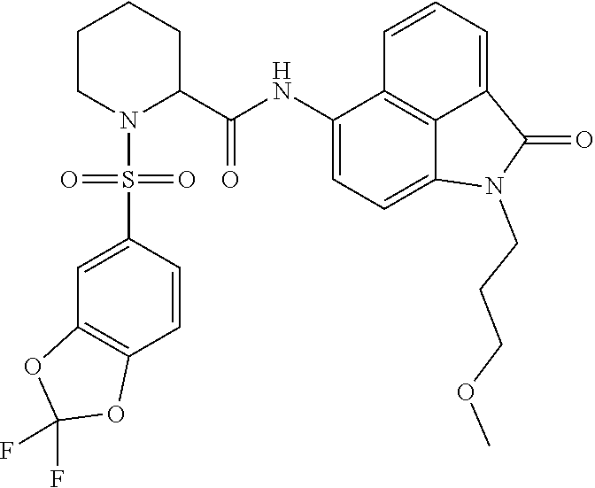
C1(NC(C2CCCCN2S(C2=CC3=C(C=C2)OC(F)(F)O3)(=O)=O)=O)=CC=C2C3=C1C=CC=C3C(=O)N2CCCOC
